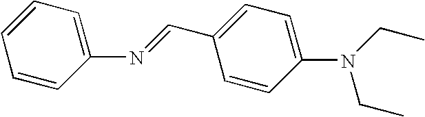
C1=CC=CC(N=CC2=CC=C(N(CC)CC)C=C2)=C1
